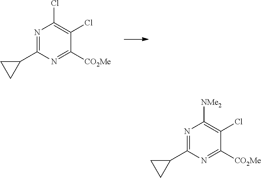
N1=C(C2CC2)N=C([CO2Me])C(Cl)=C1Cl.N1=C(C2CC2)N=C([CO2Me])C(Cl)=C1[NMe2]
